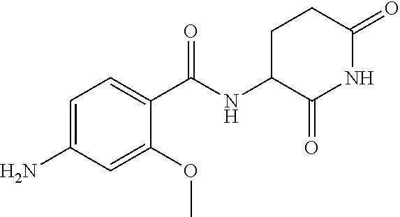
C1=C(N)C=C(OC)C(C(NC2C(=O)NC(=O)CC2)=O)=C1
